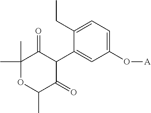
C1(C)(C)OC(C)C(=O)C(C2=CC(O[A])=CC=C2CC)C1=O
